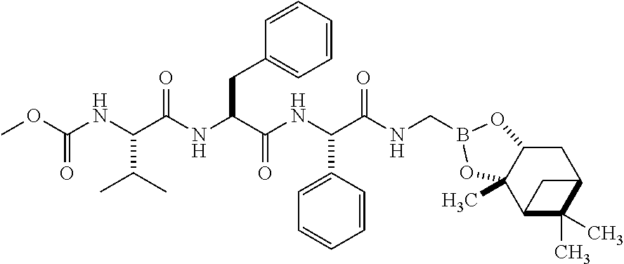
C(NC(C(NC(C(NC(C(NCB1OC2CC3C(C)(C)C(C3)C2(C)O1)=O)C1=CC=CC=C1)=O)CC1=CC=CC=C1)=O)C(C)C)(=O)OC
